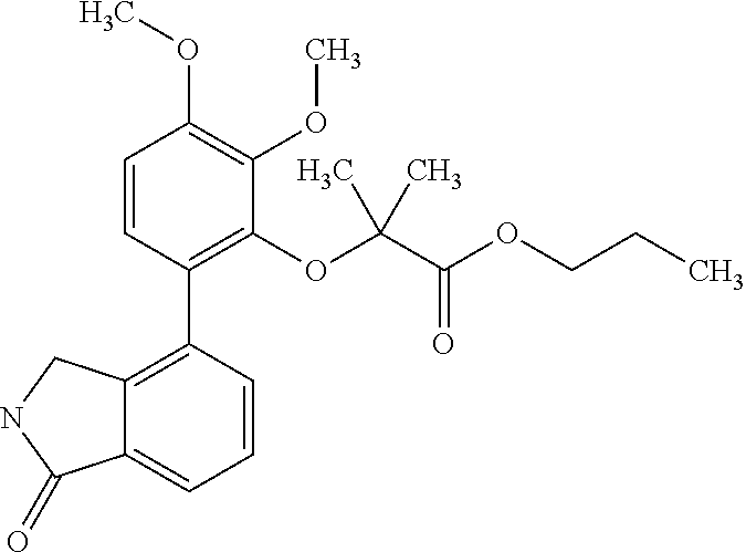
C12=C(C3=C(OC(C(OCCC)=O)(C)C)C(OC)=C(OC)C=C3)C=CC=C1C(=O)NC2
